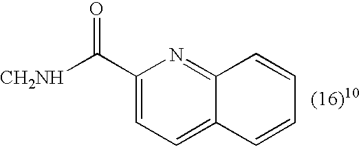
[CH2NH]C(C1=CC=C2C(=N1)C=CC=C2)=O
